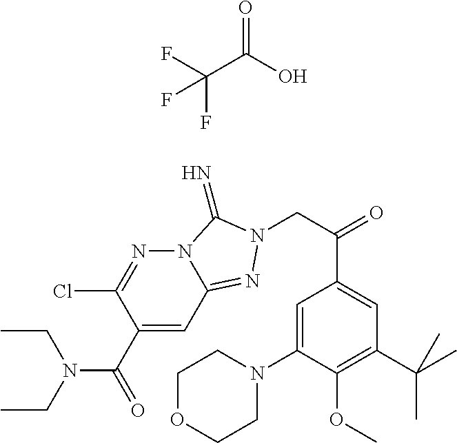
C1(C(=O)N(CC)CC)=CC2=NN(CC(=O)C3=CC(C(C)(C)C)=C(OC)C(N4CCOCC4)=C3)C(=N)N2N=C1Cl.C(C(O)=O)(F)(F)F
